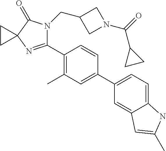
C1(C2=C(C)C=C(C3=CC=C4C(=C3)C=C(C)N4)C=C2)=NC2(C(=O)N1CC1CN(C(=O)C3CC3)C1)CC2
